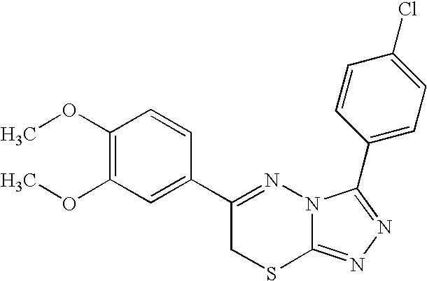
COC1=C(OC)C=C(C2=NN3C(=NN=C3C3=CC=C(Cl)C=C3)SC2)C=C1
